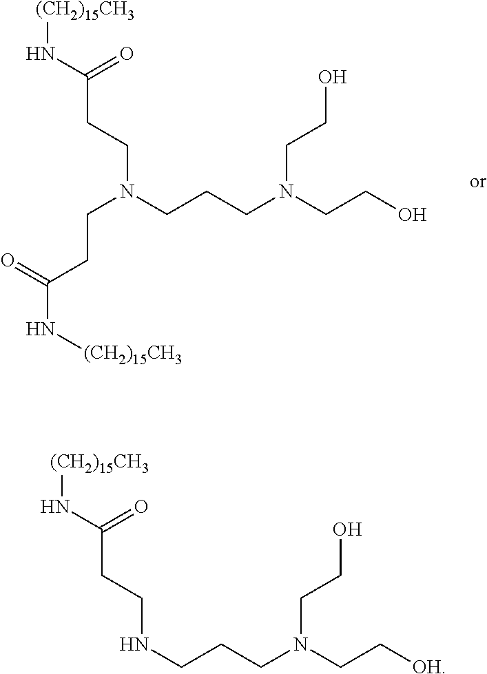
C(N(CCCN(CCO)CCO)CCC(N[(CH2)15CH3])=O)CC(N[(CH2)15CH3])=O.N(CCCN(CC[OH])CCO)CCC(N[(CH2)15CH3])=O
